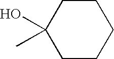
C1CC(C)(O)CCC1
